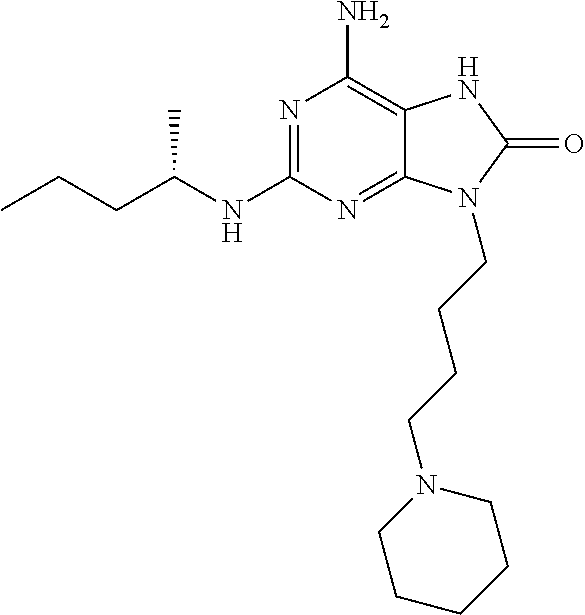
N1=C(NC(CCC)C)N=C2C(=C1N)NC(=O)N2CCCCN1CCCCC1
